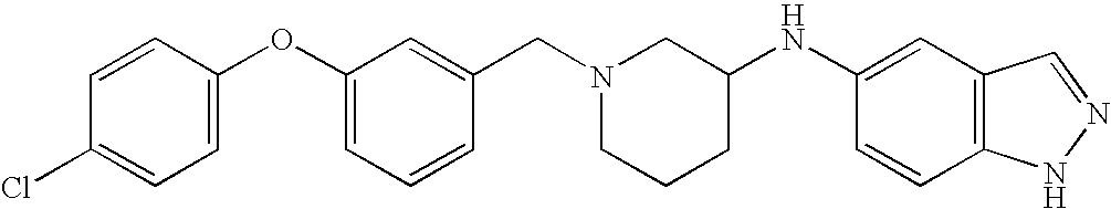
C1(OC2=CC=C(Cl)C=C2)=CC=CC(CN2CCCC(NC3=CC4=C(C=C3)NN=C4)C2)=C1
